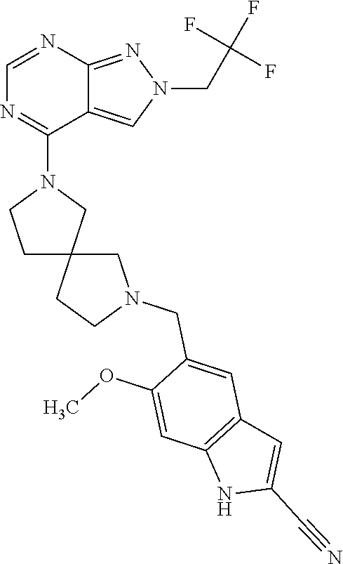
C12=NN(CC(F)(F)F)C=C1C(N1CCC3(C1)CN(CC1=CC4=C(C=C1OC)NC(C#N)=C4)CC3)=NC=N2
